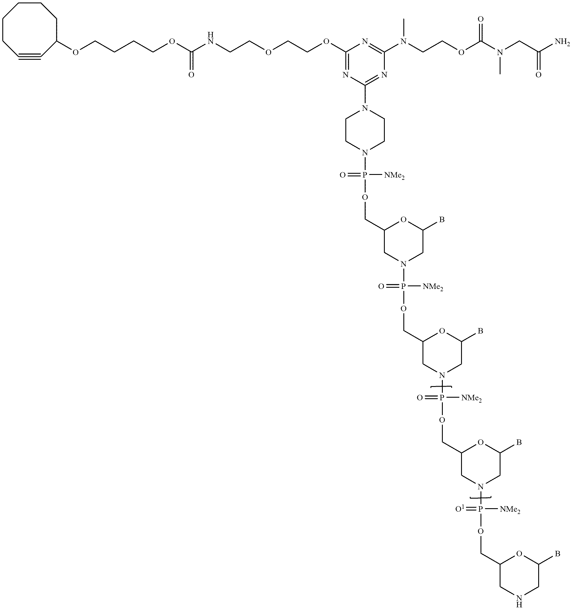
C1CC#CC(OCCCCOC(NCCOCCOC2=NC(N3CCN(P([NMe2])(OCC4OC(B)CN(P([NMe2])(OCC5OC(B)CN(P([NMe2])(OCC6OC(B)CN(P([NMe2])(OCC7OC(B)CNC7)=[O1])C6)=O)C5)=O)C4)=O)CC3)=NC(N(CCOC(N(CC(N)=O)C)=O)C)=N2)=O)CCC1
